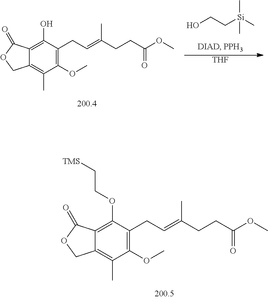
C1(OC)=C(CC=C(CCC(OC)=O)C)C(OCC[TMS])=C2C(=C1C)COC2=O.C1(OC)=C(CC=C(CCC(OC)=O)C)C(O)=C2C(=C1C)COC2=O.OCC[Si](C)(C)C.[THF]
